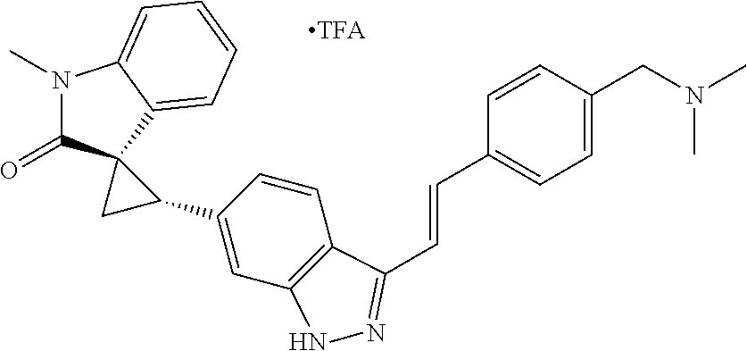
N1(C)C(=O)C2(C3=CC=CC=C13)CC2C1=CC2=C(C=C1)C(C=CC1=CC=C(CN(C)C)C=C1)=NN2
